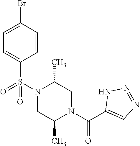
BrC1=CC=C(S(N2C(C)CN(C(C3=CN=NN3)=O)C(C)C2)(=O)=O)C=C1
